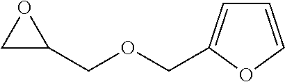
C1C(COCC2=CC=CO2)O1
